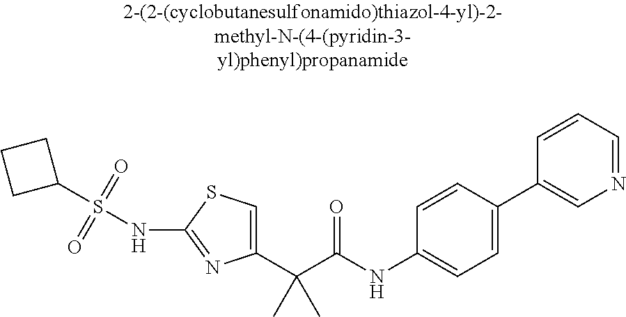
C1(C(C(NC2=CC=C(C3=CN=CC=C3)C=C2)=O)(C)C)=CSC(NS(C2CCC2)(=O)=O)=N1
